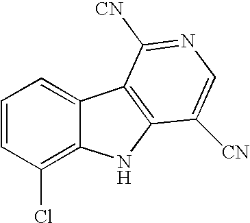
C1=CC(Cl)=C2C(=C1)C1=C(N2)C([CN])=CN=C1[CN]
